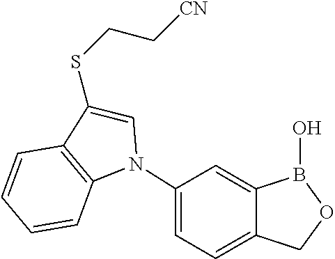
C(C[CN])SC1=CN(C2=CC=C3C(=C2)B(O)OC3)C2=C1C=CC=C2
